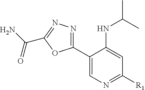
C1(C2=CN=C([R1])C=C2NC(C)C)=NN=C(C(N)=O)O1
